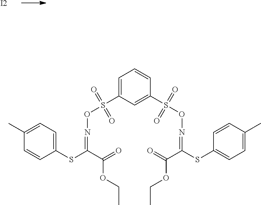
[I2].C1(SC(C(=O)OCC)=NOS(=O)(=O)C2=CC=CC(S(ON=C(SC3=CC=C(C)C=C3)C(=O)OCC)(=O)=O)=C2)=CC=C(C)C=C1
